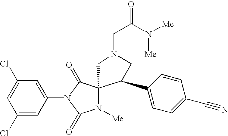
C1=C(Cl)C=C(N2C(=O)C3(N([Me])C2=O)CN(CC(=O)N([Me])[Me])CC3C2=CC=C(C#N)C=C2)C=C1Cl
